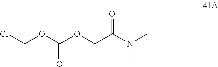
ClCOC(OCC(N(C)C)=O)=O
